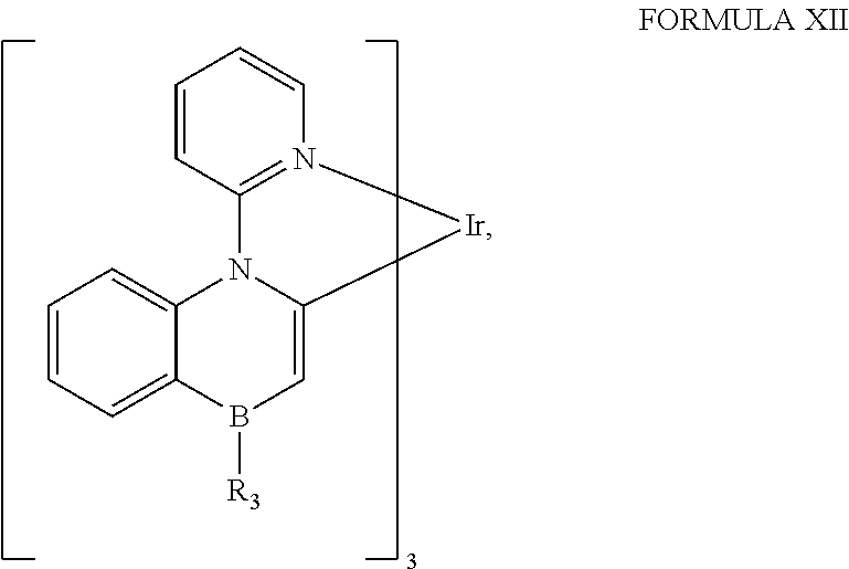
C1=CC=C2C(=C1)N1C(=CB2[R3])[Ir]N2=C1C=CC=C2
